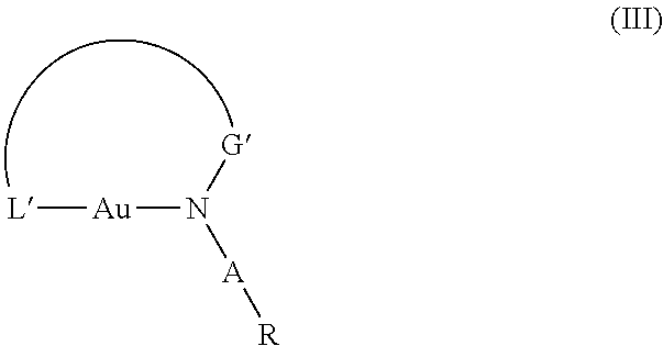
[L][Au]N([A][R])[G]
